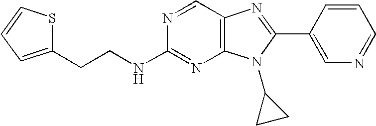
C1(CCNC2=NC3=C(C=N2)N=C(C2=CN=CC=C2)N3C2CC2)=CC=CS1
